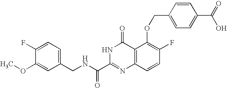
C1(CNC(C2=NC3=C(C(=O)N2)C(OCC2=CC=C(C(O)=O)C=C2)=C(F)C=C3)=O)=CC=C(F)C(OC)=C1
